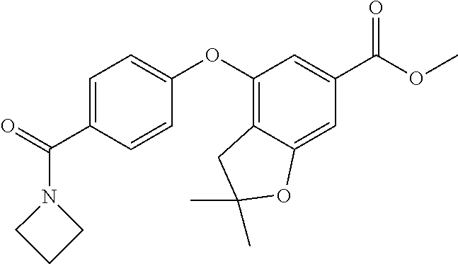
C1=C(C(=O)N2CCC2)C=CC(OC2=C3C(=CC(C(OC)=O)=C2)OC(C)(C)C3)=C1
